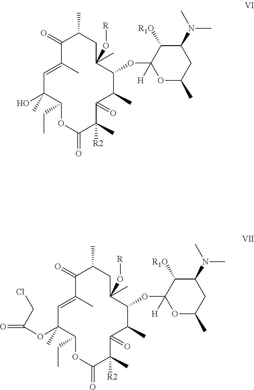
CC1CC(C)(O[R])C(OC2([H])OC(C)CC(N(C)C)C2[R1O])C(C)C(=O)C(C)([R2])C(=O)OC(CC)C(O)(C)C=C(C)C1=O.CC1CC(C)(O[R])C(OC2([H])OC(C)CC(N(C)C)C2[R1O])C(C)C(=O)C(C)([R2])C(=O)OC(CC)C(C)(OC(=O)CCl)C=C(C)C1=O
